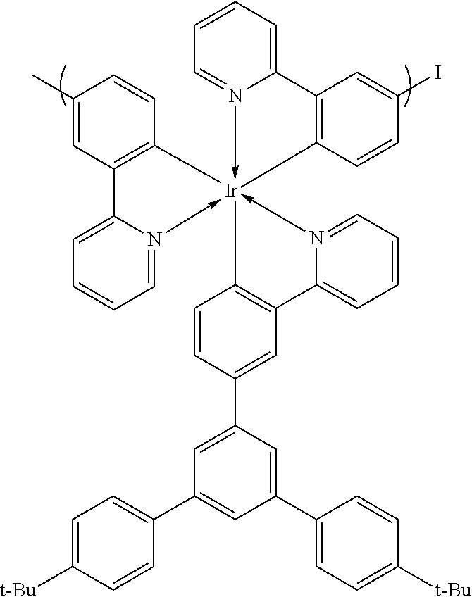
C1(C)=CC2=C(C=C1)[Ir]13(-N4=CC=CC=C24)(-N2=CC=CC=C2C2=C1C=CC(C1=CC(C4=CC=C([t-Bu])C=C4)=CC(C4=CC=C([t-Bu])C=C4)=C1)=C2)-N1=CC=CC=C1C1=C3C=CC(I)=C1
